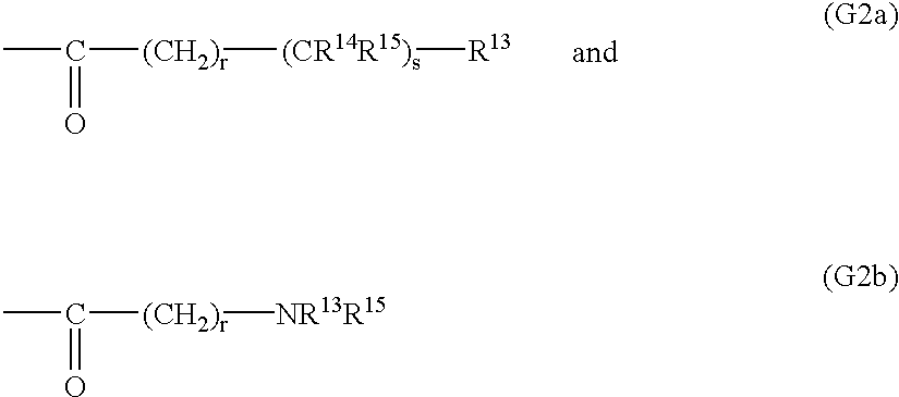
CC([(CH2)r][(CR14R15)s][R13])=O.CC([(CH2)r][NR13R15])=O
